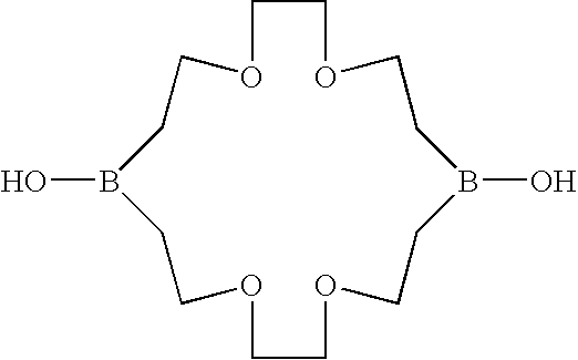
C1COCCB(O)CCOCCOCCB(O)CCO1
